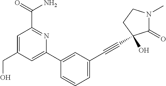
C1(CO)=CC(C(N)=O)=NC(C2=CC(C#CC3(O)C(=O)N(C)CC3)=CC=C2)=C1
